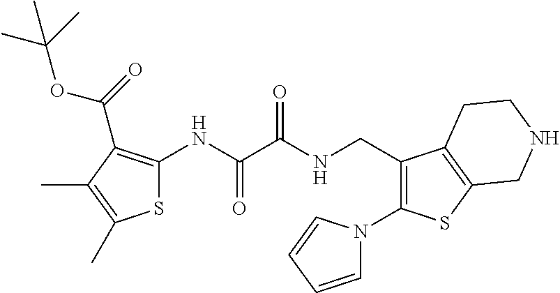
S1C(NC(C(NCC2=C(N3C=CC=C3)SC3=C2CCNC3)=O)=O)=C(C(OC(C)(C)C)=O)C(C)=C1C
